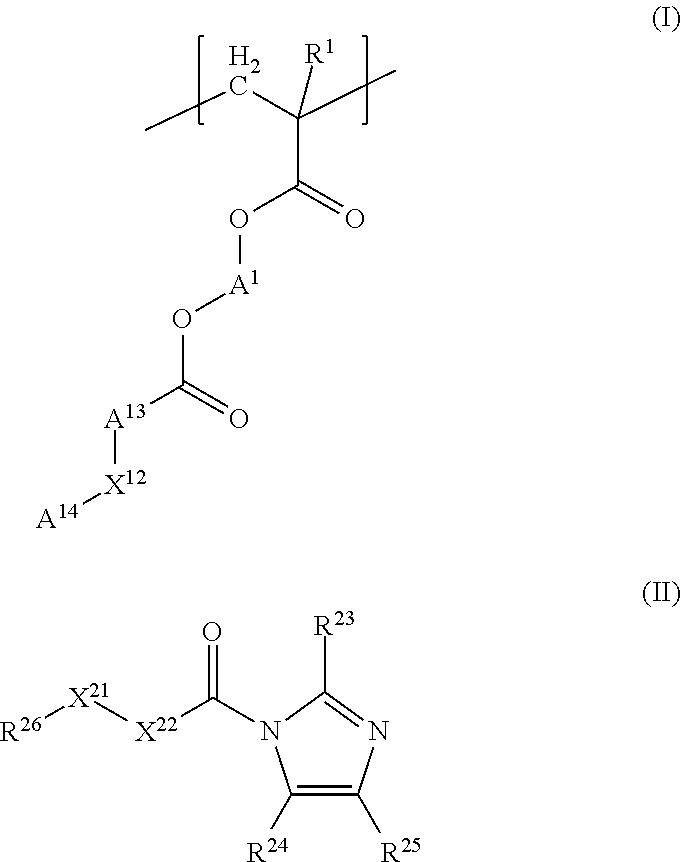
CCC(C)([R1])C(O[A1]OC([A13][X12][A14])=O)=O.C1([R24])=C([R25])N=C([R23])N1C([X22][X21][R26])=O
